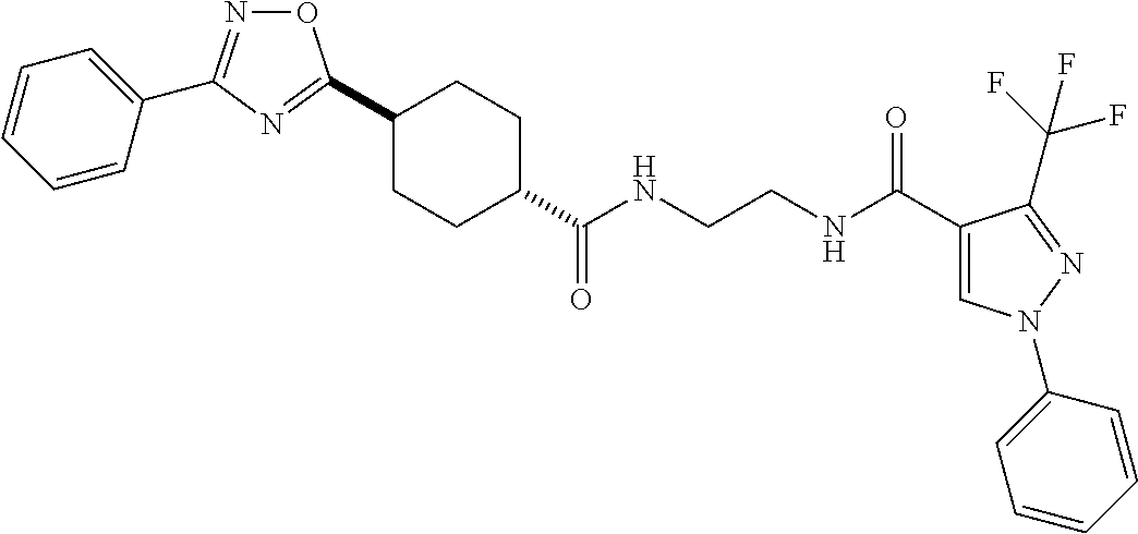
C1(C2=NC(C3=CC=CC=C3)=NO2)CCC(C(NCCNC(C2=CN(C3=CC=CC=C3)N=C2C(F)(F)F)=O)=O)CC1
